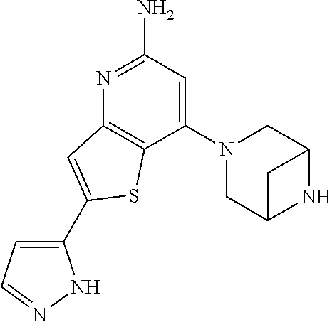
C1(N2CC3NC(C2)C3)=CC(N)=NC2=C1SC(C1=CC=NN1)=C2
